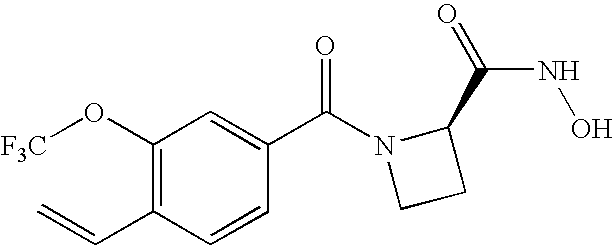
C1(O[F3C])=C(C=C)C=CC(C(N2CCC2C(=O)NO)=O)=C1
